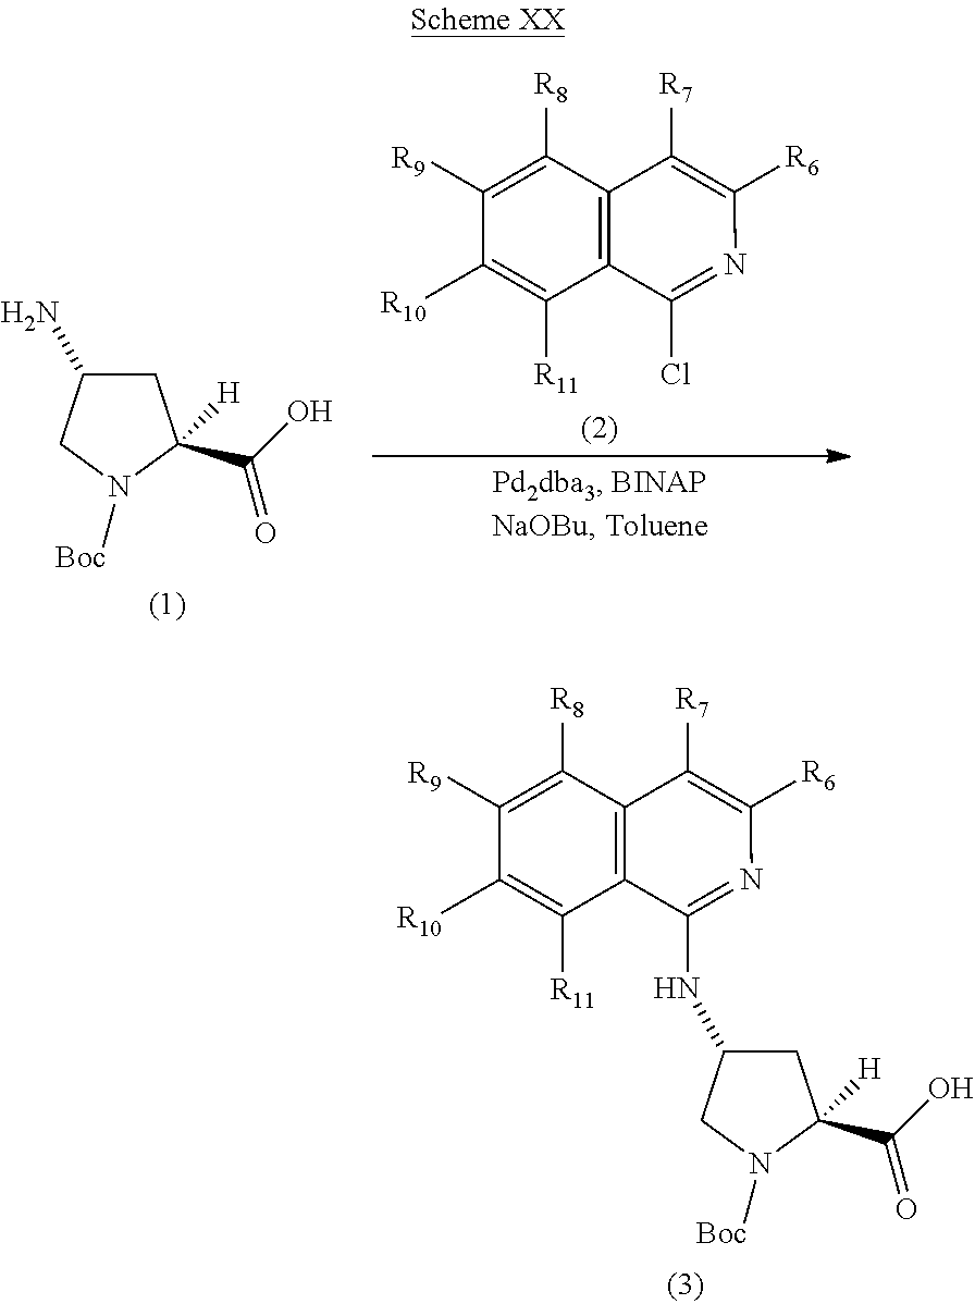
C1([R8])=C([R9])C([R10])=C([R11])C2=C1C([R7])=C([R6])N=C2NC1CN([Boc])C(C(O)=O)([H])C1.NC1CN([Boc])C(C(O)=O)([H])C1.C1([R8])=C([R9])C([R10])=C([R11])C2=C1C([R7])=C([R6])N=C2Cl
